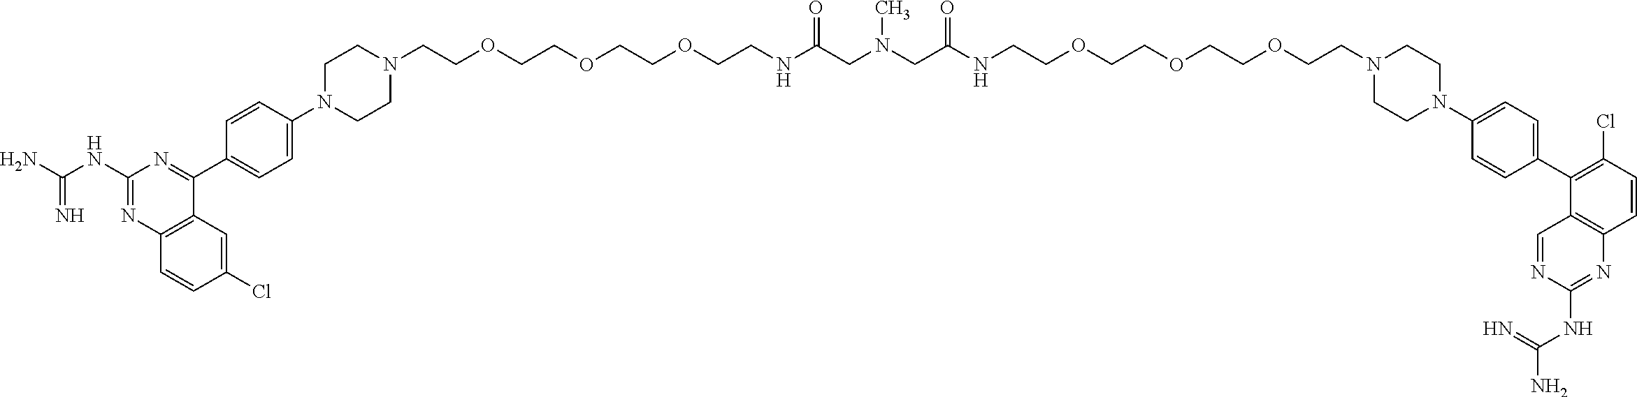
C(NC1=NC2=C(C(C3=CC=C(N4CCN(CCOCCOCCOCCNC(CN(CC(NCCOCCOCCOCCN5CCN(C6=CC=C(C7=C(Cl)C=CC8=C7C=NC(NC(N)=N)=N8)C=C6)CC5)=O)C)=O)CC4)C=C3)=N1)C=C(Cl)C=C2)(N)=N
